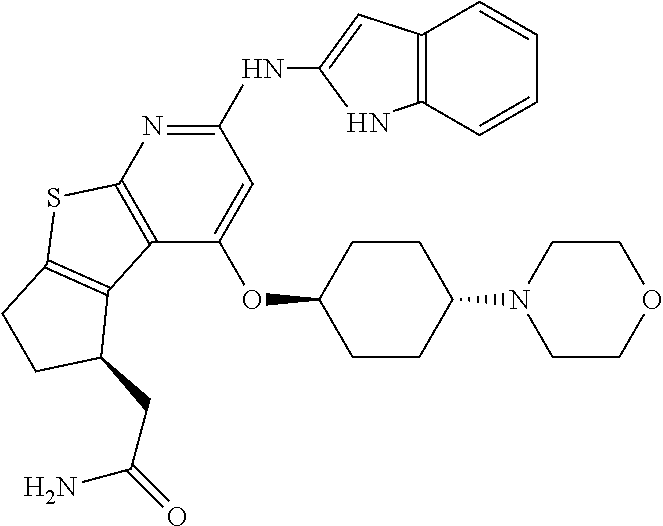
C1(NC2=CC3=C(N2)C=CC=C3)=NC2=C(C(OC3CCC(N4CCOCC4)CC3)=C1)C1=C(S2)CCC1CC(=O)N
